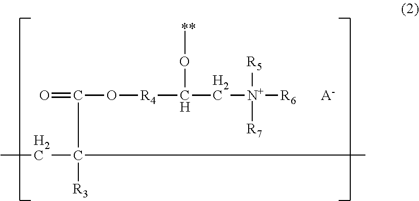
O=C(C(CC)([R3])C)O[R4]C(C[N+]([R5])([R7])[R6])O[**].[A-]
